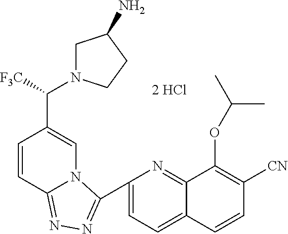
[2 HCl].C1(C2=NN=C3C=CC(C([F3C])N4CC(N)CC4)=CN32)=CC=C2C(=N1)C(OC(C)C)=C([CN])C=C2
